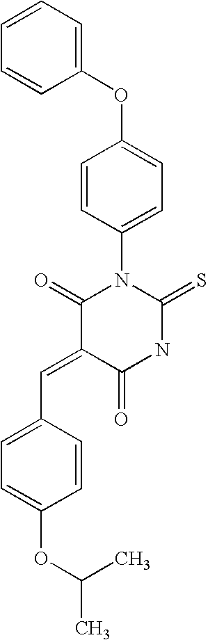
O=C1C(=CC2=CC=C(OC(C)C)C=C2)C(=O)N(C2=CC=C(OC3=CC=CC=C3)C=C2)C(=S)N1
